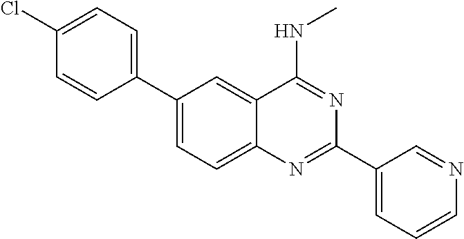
C1=CC(Cl)=CC=C1C1=CC=C2C(=C1)C(NC)=NC(C1=CC=CN=C1)=N2
